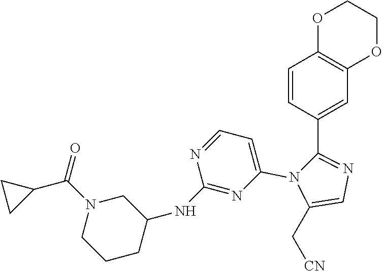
C1=CC(C2=NC=C(C[CN])N2C2=CC=NC(NC3CN(C(C4CC4)=O)CCC3)=N2)=CC2=C1OCCO2
